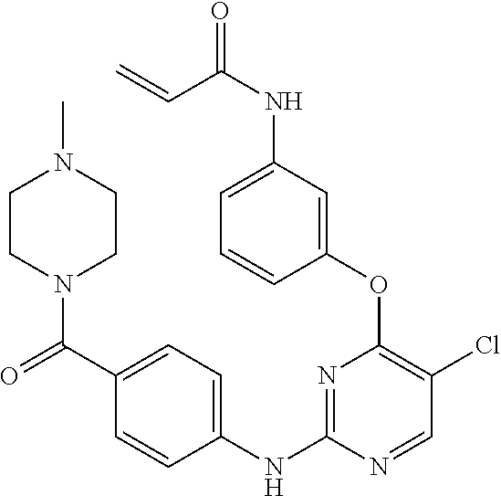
C1(OC2=C(Cl)C=NC(NC3=CC=C(C(=O)N4CCN(C)CC4)C=C3)=N2)=CC(NC(=O)C=C)=CC=C1
